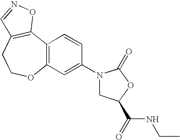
C12=C(C=C(N3CC(C(NCC)=O)OC3=O)C=C1)OCCC1=C2ON=C1
